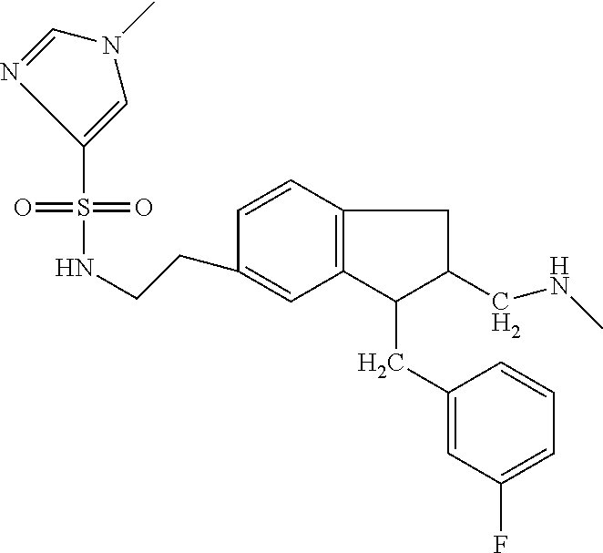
S(=O)(=O)(C1=CN(C)C=N1)NCCC1=CC2=C(C=C1)CC(CNC)C2CC1=CC(F)=CC=C1
